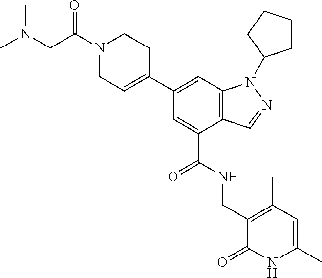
C1(C2=CCN(C(CN(C)C)=O)CC2)=CC2=C(C(C(NCC3=C(C)C=C(C)NC3=O)=O)=C1)C=NN2C1CCCC1
